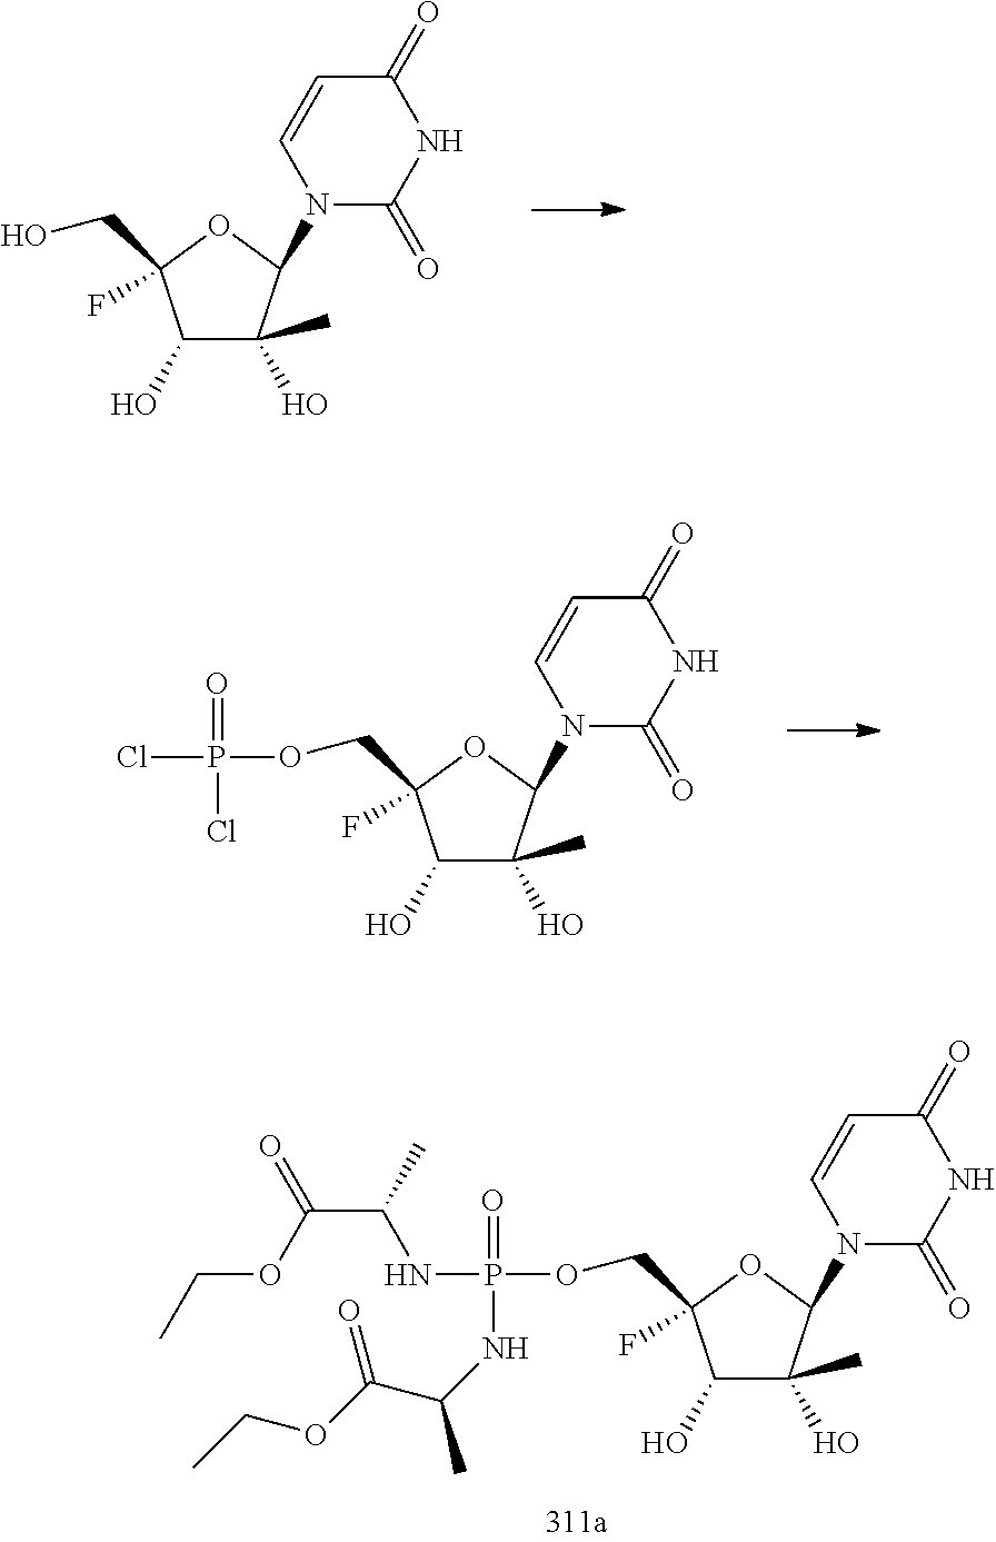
C1(O)C(O)(C)C(N2C(=O)NC(=O)C=C2)OC1(CO)F.C1(O)C(O)(C)C(N2C(=O)NC(=O)C=C2)OC1(COP(Cl)(=O)Cl)F.C1(O)C(O)(C)C(N2C(=O)NC(=O)C=C2)OC1(COP(NC(C(OCC)=O)C)(=O)NC(C)C(OCC)=O)F
